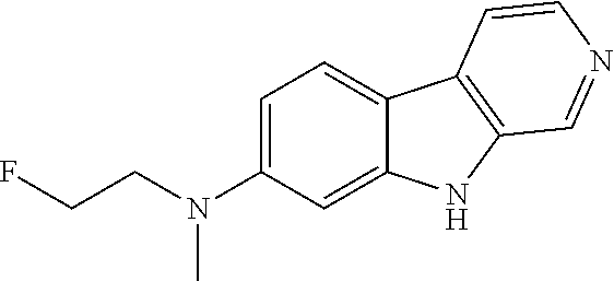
C1=C(N(CCF)C)C=C2C(=C1)C1=C(N2)C=NC=C1
